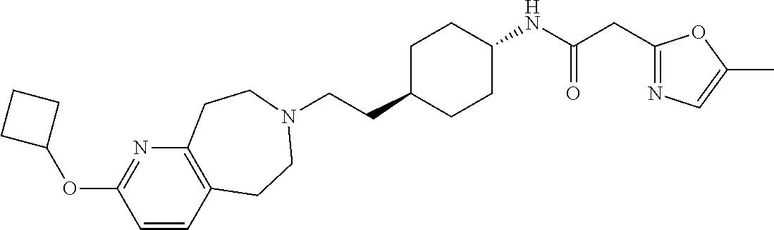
C12=C(C=CC(OC3CCC3)=N1)CCN(CCC1CCC(NC(=O)CC3=NC=C(C)O3)CC1)CC2
